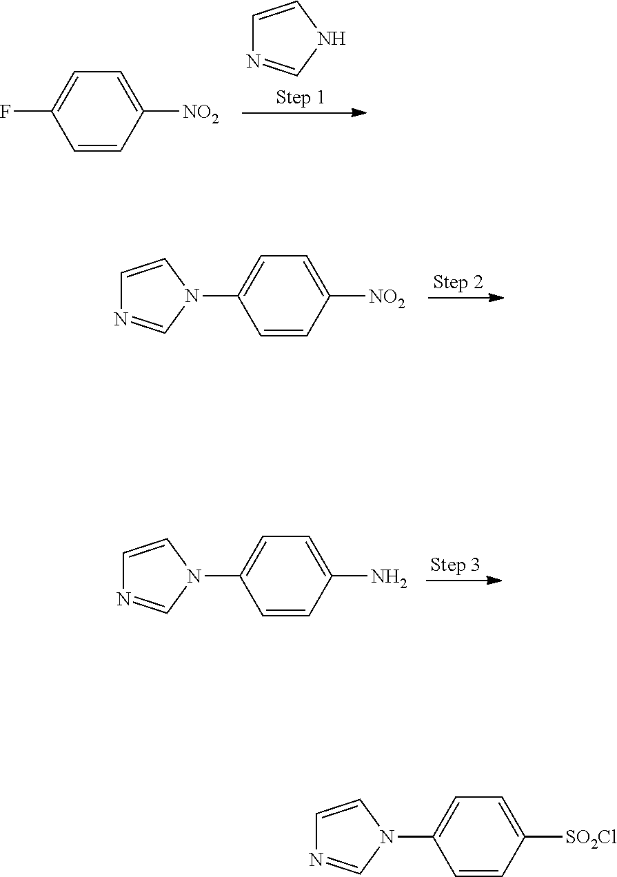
C1=NC=CN1C1=CC=C([SO2Cl])C=C1.C1=C(F)C=CC([NO2])=C1.N1C=NC=C1.C1=NC=CN1C1=CC=C([NO2])C=C1.C1=NC=CN1C1=CC=C(N)C=C1
